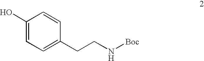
C1(O)=CC=C(CCN[Boc])C=C1
